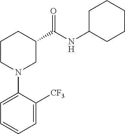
C1CN(C2=CC=CC=C2[CF3])CC(C(NC2CCCCC2)=O)C1
